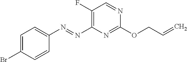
O(C1=NC(N=NC2=CC=C(Br)C=C2)=C(F)C=N1)CC=C
